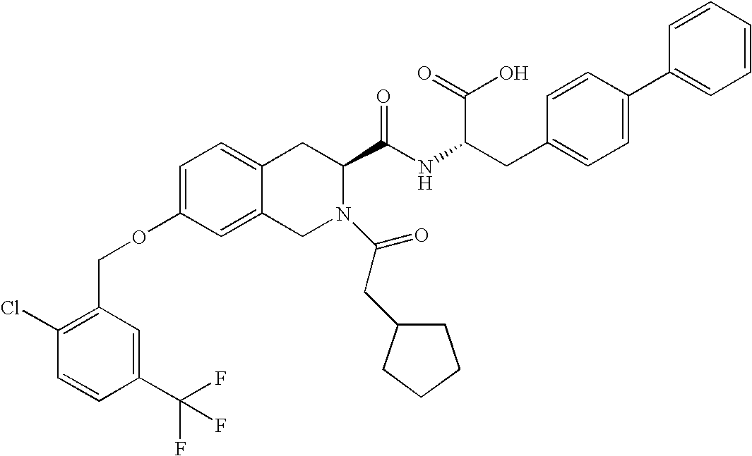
C12=CC=C(OCC3=C(Cl)C=CC(C(F)(F)F)=C3)C=C1CN(C(CC1CCCC1)=O)C(C(NC(CC1=CC=C(C3=CC=CC=C3)C=C1)C(=O)O)=O)C2
